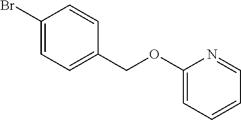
C1(Br)=CC=C(COC2=CC=CC=N2)C=C1
